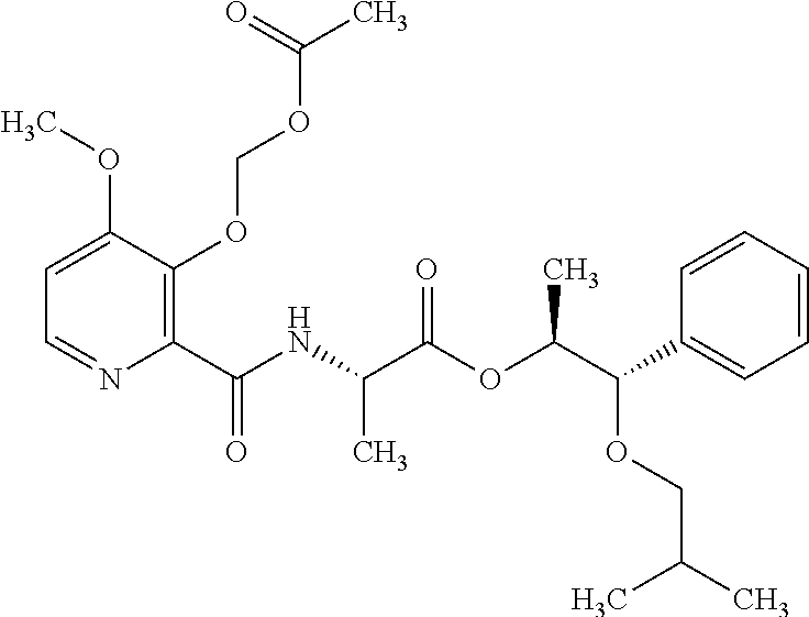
C1=C(OC)C(OCOC(C)=O)=C(C(NC(C(OC(C(OCC(C)C)C2=CC=CC=C2)C)=O)C)=O)N=C1
